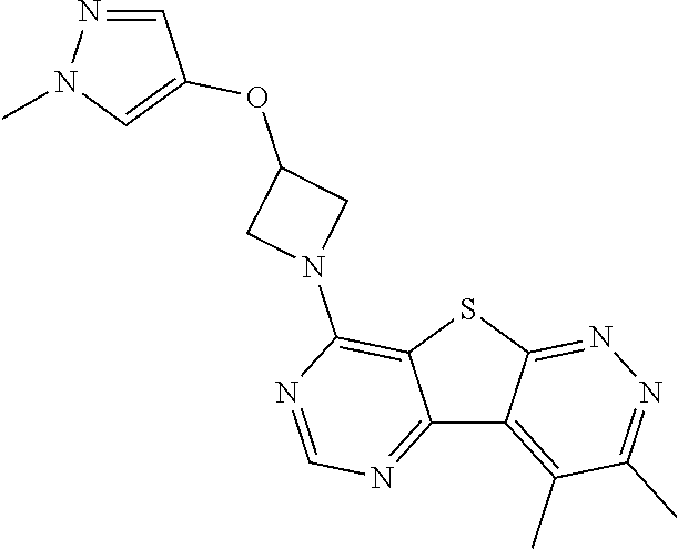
C12=NC=NC(N3CC(OC4=CN(C)N=C4)C3)=C1SC1=NN=C(C)C(C)=C21
